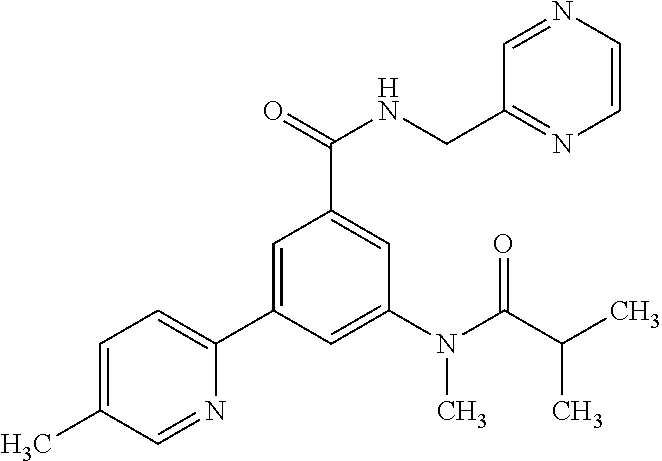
C1=C(C)C=NC(C2=CC(C(=O)NCC3=NC=CN=C3)=CC(N(C(C(C)C)=O)C)=C2)=C1
